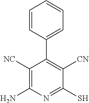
C1([NC])=C(N)N=C(S)C([CN])=C1C1=CC=CC=C1
